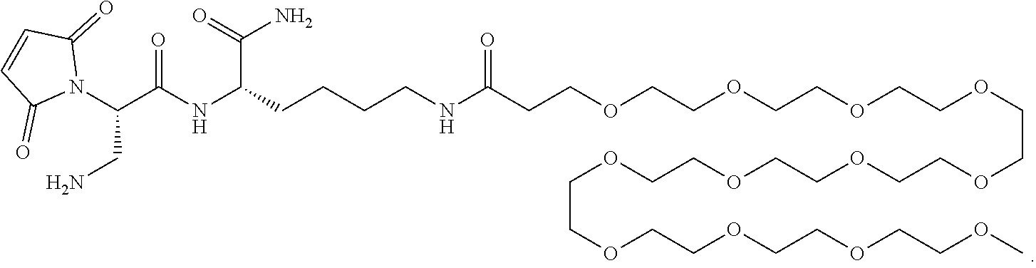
N1(C(C(NC(CCCCNC(CCOCCOCCOCCOCCOCCOCCOCCOCCOCCOCCOCCOC)=O)C(N)=O)=O)CN)C(=O)C=CC1=O
